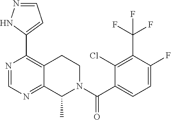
N1=CN=C2C(=C1C1=CC=NN1)CCN(C(C1=CC=C(F)C(C(F)(F)F)=C1Cl)=O)C2C
